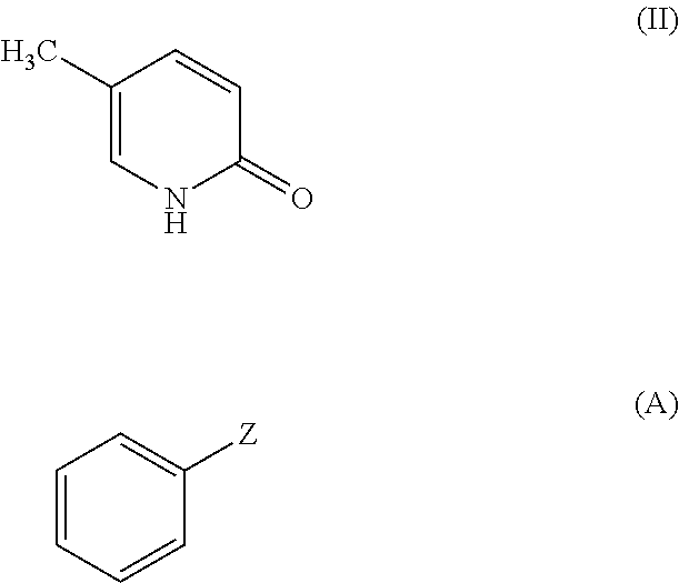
C1(C)=CNC(=O)C=C1.C1=CC=CC([Z])=C1
